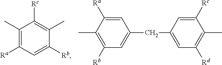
C1(C)=C([Ra])C=C([Rb])C(C)=C1[Rc].C1([Rb])=C(C)C([Ra])=CC(CC2=CC([Rd])=C(C)C([Rc])=C2)=C1
